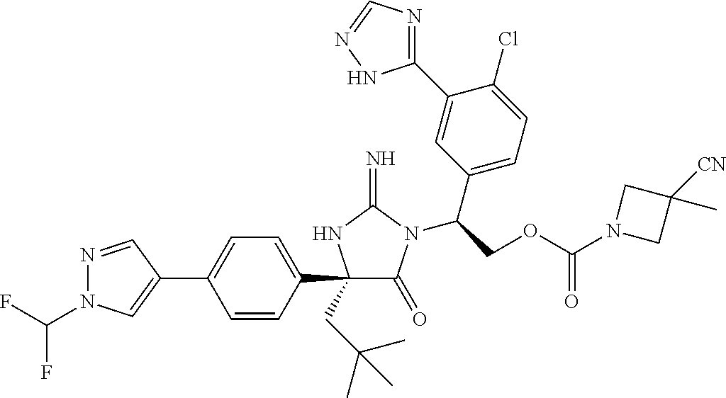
N1=CC(C2=CC=C(C3(CC(C)(C)C)C(=O)N(C(COC(N4CC(C)([CN])C4)=O)C4=CC=C(Cl)C(C5=NC=NN5)=C4)C(=N)N3)C=C2)=CN1C(F)F
